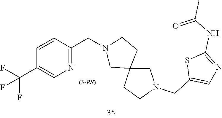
C1(CN2CC3(CN(CC4=CN=C(NC(C)=O)S4)CC3)CC2)=NC=C(C(F)(F)F)C=C1
